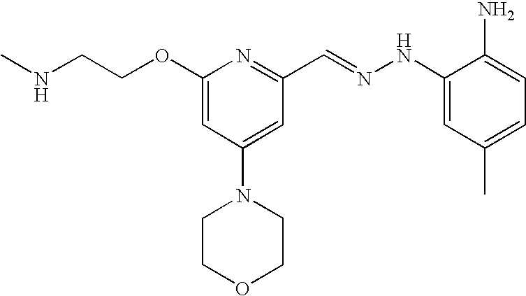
C(COC1=CC(N2CCOCC2)=CC(C=NNC2=CC(C)=CC=C2N)=N1)NC
